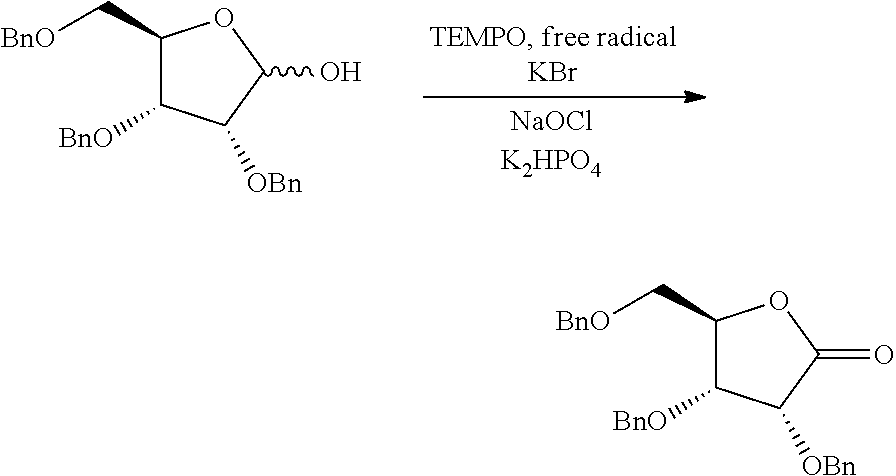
C1(C[BnO])C([BnO])C([OBn])C(O)O1.C1(C[BnO])C([BnO])C([OBn])C(=O)O1
